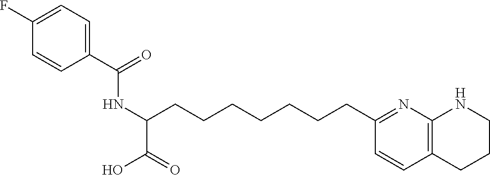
C1(C(=O)NC(C(=O)O)CCCCCCCC2=NC3=C(C=C2)CCCN3)=CC=C(F)C=C1
